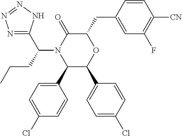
C1(C2=CC=C(Cl)C=C2)C(C2=CC=C(Cl)C=C2)OC(CC2=CC(F)=C([CN])C=C2)C(=O)N1C(CCC)C1=NN=NN1
